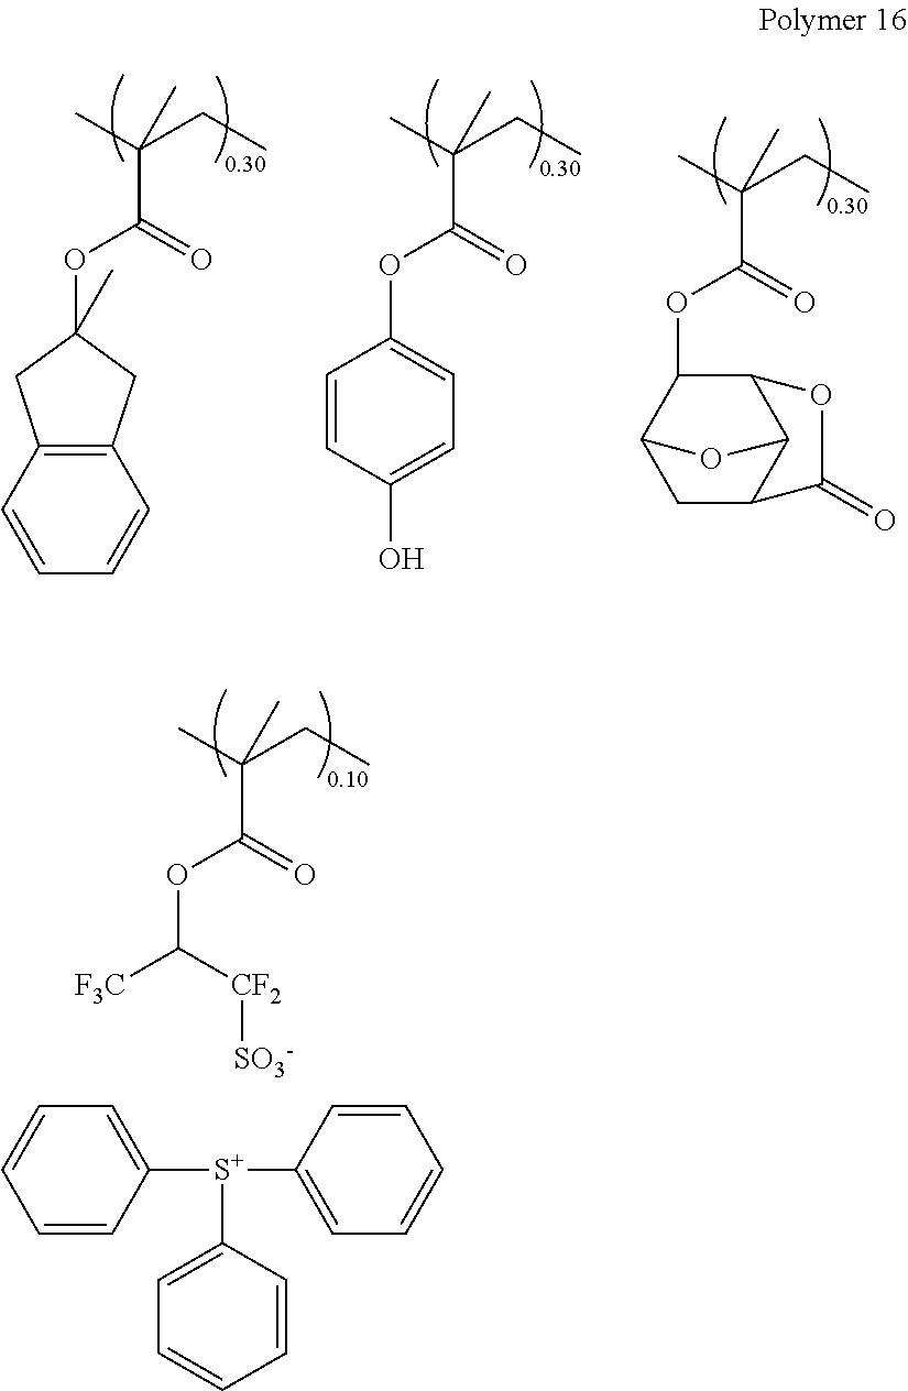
C1(OC(C(C)(CC)C)=O)C2CC3C(C1OC3=O)O2.C12=C(C=CC=C1)CC(OC(C(C)(CC)C)=O)(C)C2.C1(OC(C(C)(CC)C)=O)=CC=C(O)C=C1.C(OC(C(C)(CC)C)=O)([CF2][SO3-])[F3C].C1=CC=C([S+](C2=CC=CC=C2)C2=CC=CC=C2)C=C1
